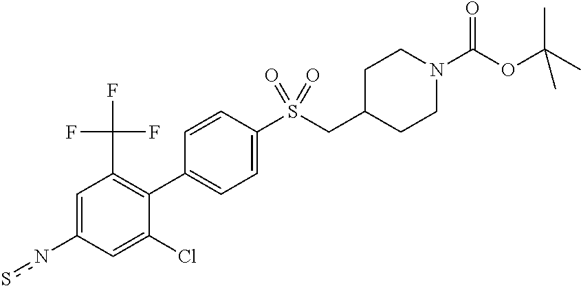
C1=CC(S(CC2CCN(C(OC(C)(C)C)=O)CC2)(=O)=O)=CC=C1C1=C(C(F)(F)F)C=C(ns)C=C1Cl
